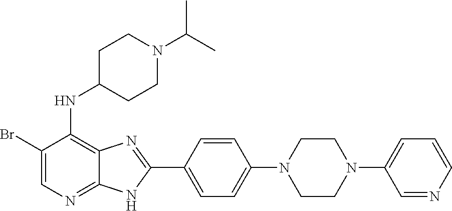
C1(Br)=CN=C2C(=C1NC1CCN(C(C)C)CC1)N=C(C1=CC=C(N3CCN(C4=CC=CN=C4)CC3)C=C1)N2
